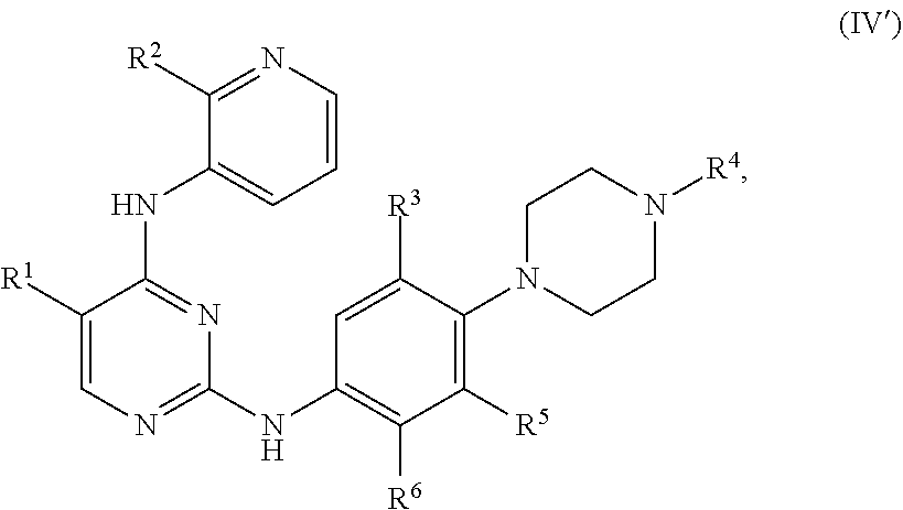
C1([R1])=CN=C(NC2=C([R6])C([R5])=C(N3CCN([R4])CC3)C([R3])=C2)N=C1NC1=CC=CN=C1[R2]
